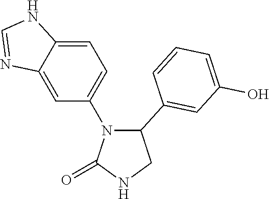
N1(C2=CC=C3C(=C2)N=CN3)C(=O)NCC1C1=CC(O)=CC=C1
